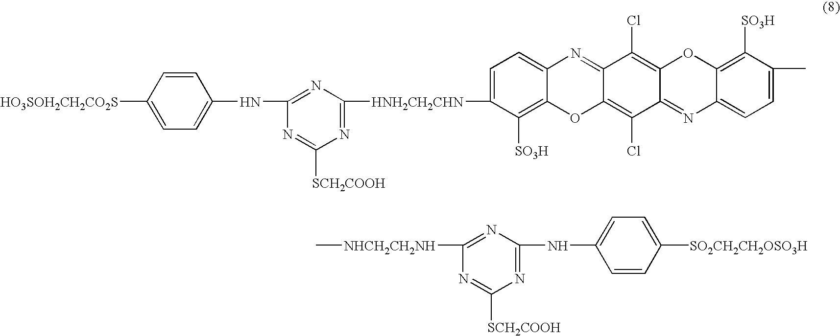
C12=C(Cl)C3=NC4=CC=C([HNH2CH2CHN]C5=NC([SCH2COOH])=NC(NC6=CC=C([HO3SOH2CH2CO2S])C=C6)=N5)C([SO3H])=C4OC3=C(Cl)C1=NC1=CC=C(C)C([SO3H])=C1O2.N1=C([SCH2COOH])N=C(NC2=CC=C([SO2CH2CH2OSO3H])C=C2)N=C1[NHCH2CH2NH]C
